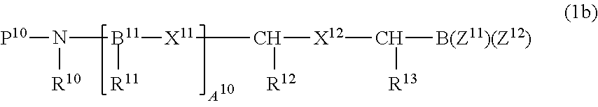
[P10]N([B11]([R11])[X11]C([R12])[X12]C([B(Z11)(Z12)])[R13])[R10]
